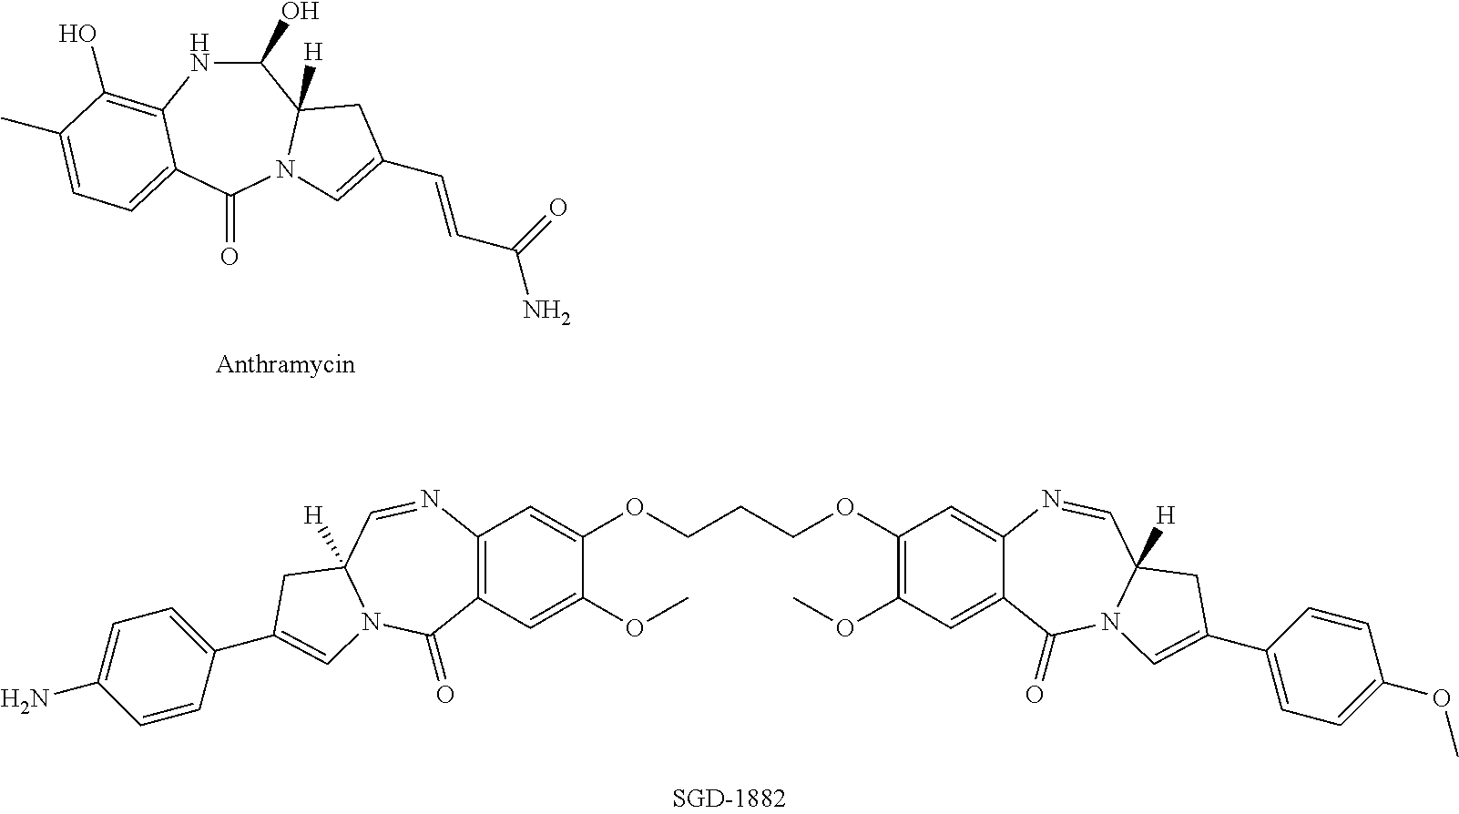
C12=C(N=CC3([H])N(C1=O)C=C(C1=CC=C(N)C=C1)C3)C=C(OCCCOC1=C(OC)C=C3C(=C1)N=CC1([H])N(C3=O)C=C(C3=CC=C(OC)C=C3)C1)C(OC)=C2.C1(O)NC2=C(O)C(C)=CC=C2C(=O)N2C1([H])CC(C=CC(=O)N)=C2
